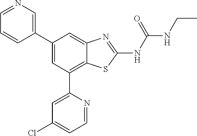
C1(C2=CN=CC=C2)=CC(C2=CC(Cl)=CC=N2)=C2C(=C1)N=C(NC(NCC)=O)S2
